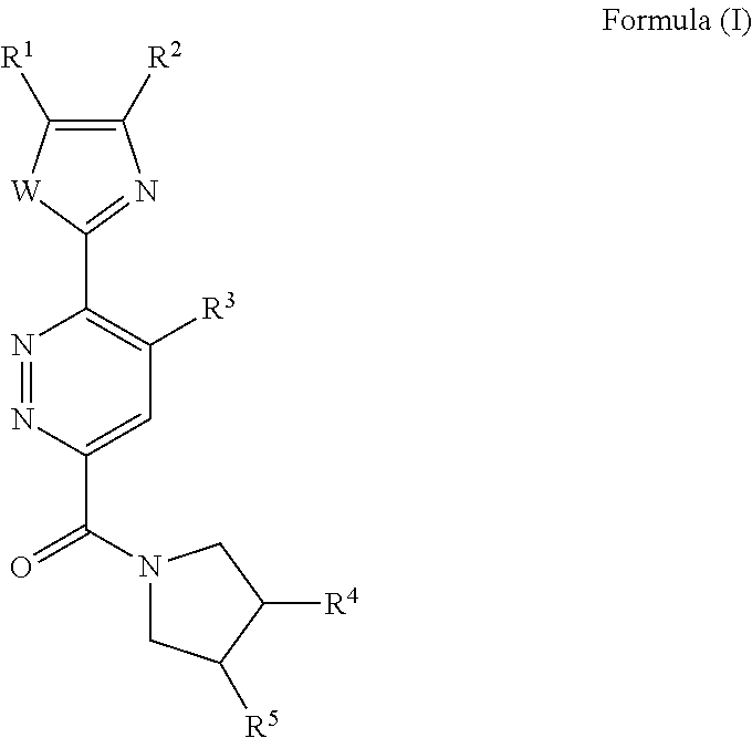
C1([R2])=C([R1])[W]C(C2=C([R3])C=C(C(N3CC([R5])C([R4])C3)=O)N=N2)=N1
